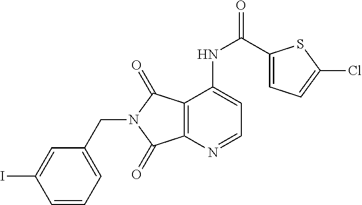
C1=C(I)C=CC=C1CN1C(=O)C2=C(N=CC=C2NC(C2=CC=C(Cl)S2)=O)C1=O
